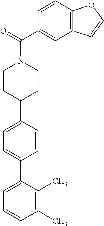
C1(C)=C(C)C(C2=CC=C(C3CCN(C(C4=CC5=C(C=C4)OC=C5)=O)CC3)C=C2)=CC=C1
